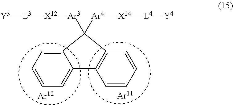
[Ar3](C1([Ar4][X14][L4][Y4])C2=CC=CC=C2C2=C1C=CC=C2)[X12][L3][Y3]
